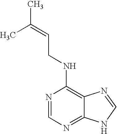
N1=CN=C2C(=C1NCC=C(C)C)N=CN2
